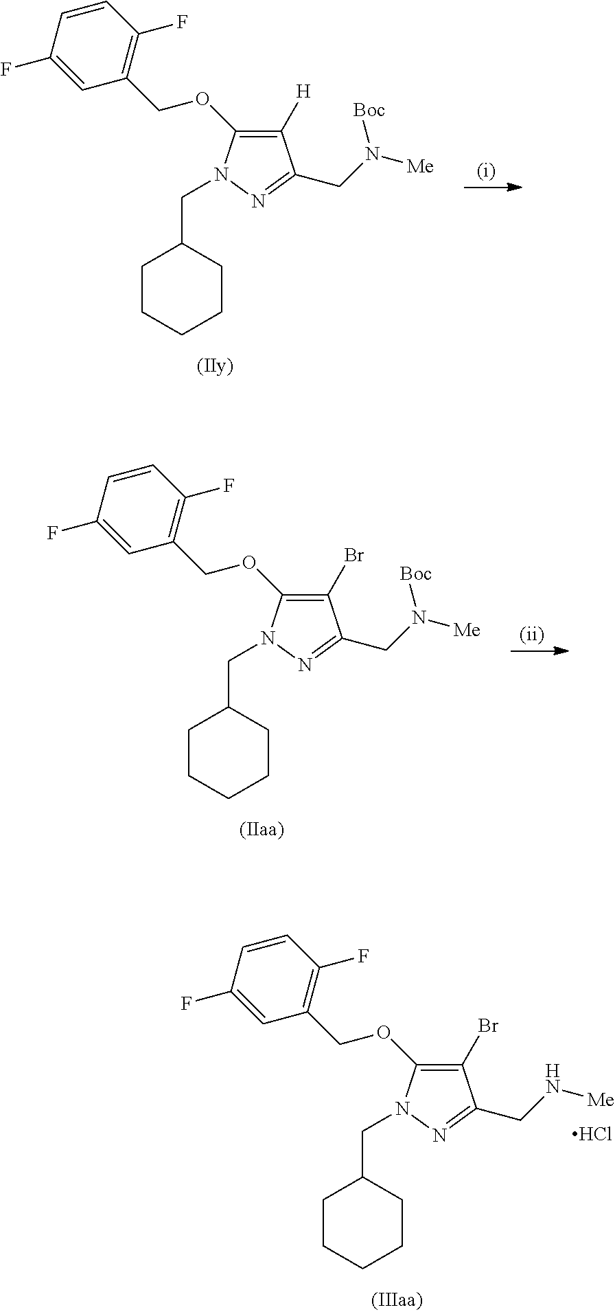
C1(Br)=C(OCC2=C(F)C=CC(F)=C2)N(CC2CCCCC2)N=C1CN[Me].Cl.C1([H])=C(OCC2=C(F)C=CC(F)=C2)N(CC2CCCCC2)N=C1CN([Me])[Boc].C1(Br)=C(OCC2=C(F)C=CC(F)=C2)N(CC2CCCCC2)N=C1CN([Me])[Boc]
